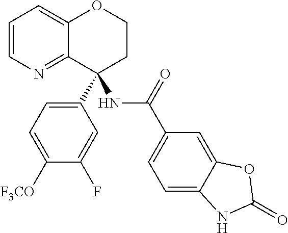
C1=CN=C2C(=C1)OCCC2(NC(C1=CC=C2C(=C1)OC(=O)N2)=O)C1=CC=C([F3CO])C(F)=C1
